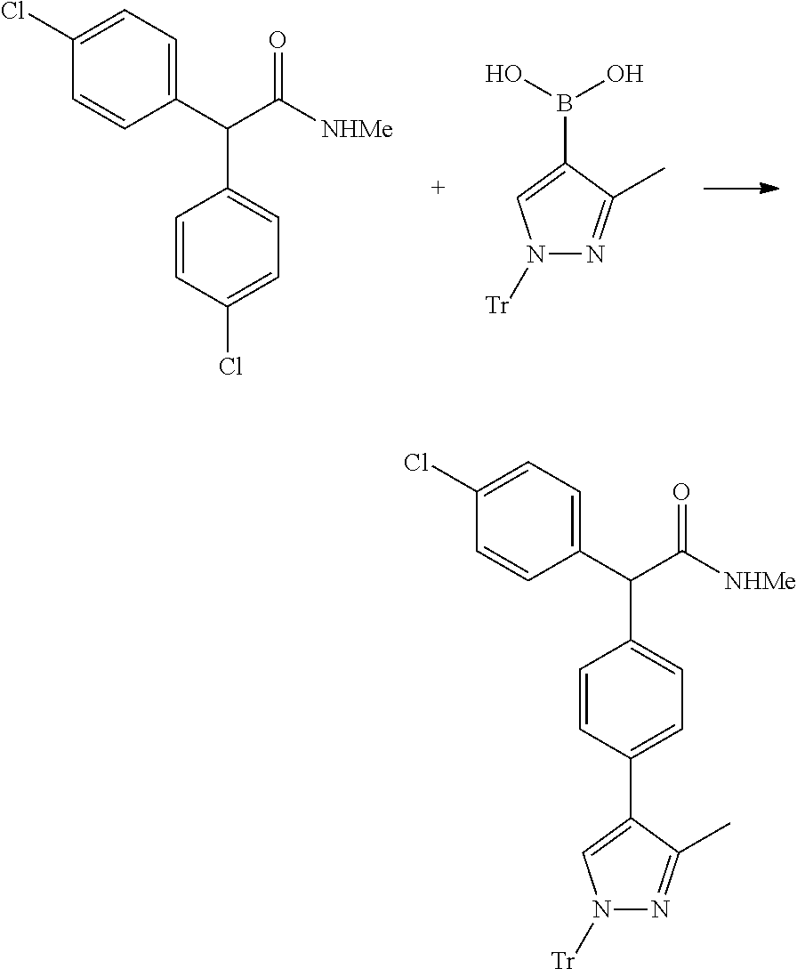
C1=C(Cl)C=CC(C(C([NHMe])=O)C2=CC=C(Cl)C=C2)=C1.N1([Tr])N=C(C)C(B(O)O)=C1.C1=C(Cl)C=CC(C(C([NHMe])=O)C2=CC=C(C3=CN([Tr])N=C3C)C=C2)=C1
